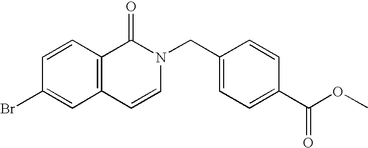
C1=CC(Br)=CC2=C1C(=O)N(CC1=CC=C(C(OC)=O)C=C1)C=C2
